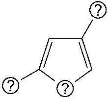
C1(C)=CCC(C)=C1
